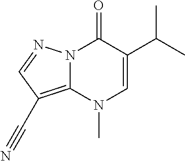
N12C(=C(C#N)C=N1)N(C)C=C(C(C)C)C2=O
